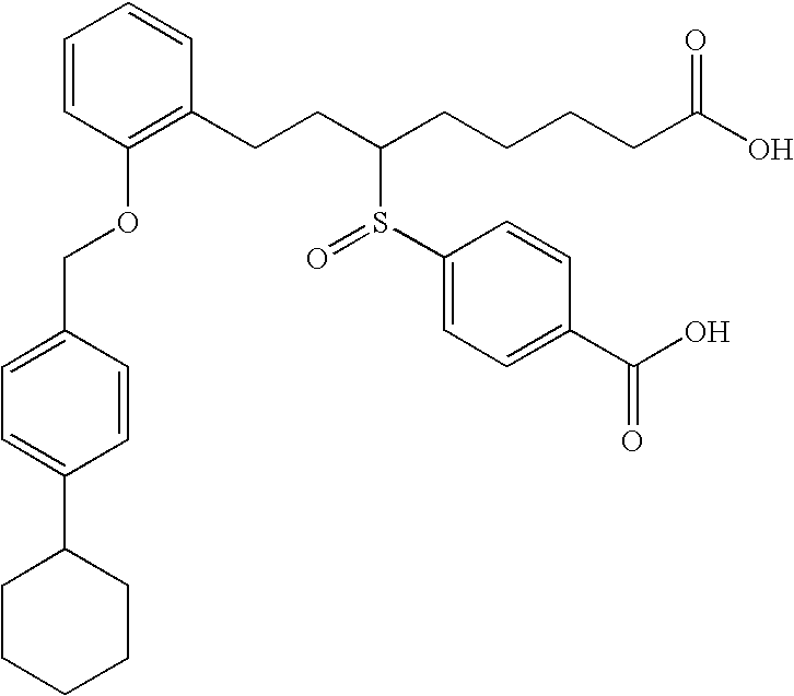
C1=CC(OCC2=CC=C(C3CCCCC3)C=C2)=C(CCC(CCCCC(O)=O)S(C2=CC=C(C(O)=O)C=C2)=O)C=C1
